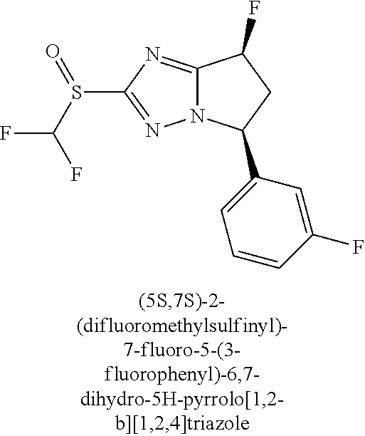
C12=NC(S(C(F)F)=O)=NN1C(C1=CC=CC(F)=C1)CC2F
